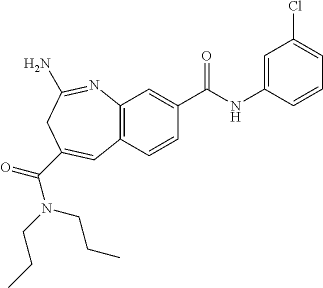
C12=C(C=CC(C(NC3=CC(Cl)=CC=C3)=O)=C1)C=C(C(=O)N(CCC)CCC)CC(N)=N2
